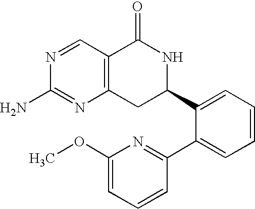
N1=CC2=C(N=C1N)CC(C1=CC=CC=C1C1=NC(OC)=CC=C1)NC2=O
